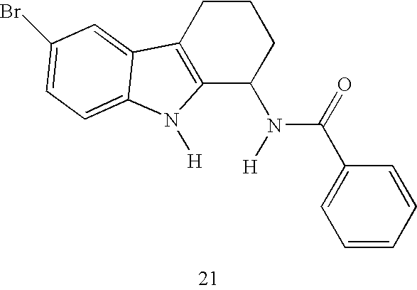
C12=C(CCCC1N(C(C1=CC=CC=C1)=O)[H])C1=CC(Br)=CC=C1N2[H]
